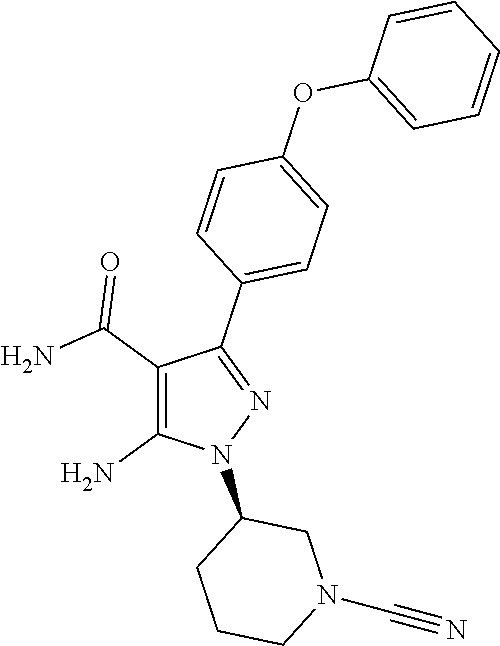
C1(C(N)=O)=C(N)N(C2CCCN(C#N)C2)N=C1C1=CC=C(OC2=CC=CC=C2)C=C1
